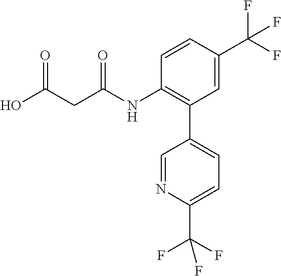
OC(CC(NC1=C(C2=CC=C(C(F)(F)F)N=C2)C=C(C(F)(F)F)C=C1)=O)=O
